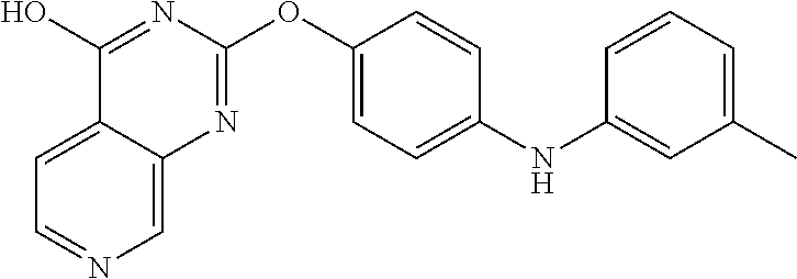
C1=C2C(=CN=C1)N=C(OC1=CC=C(NC3=CC(C)=CC=C3)C=C1)N=C2O
